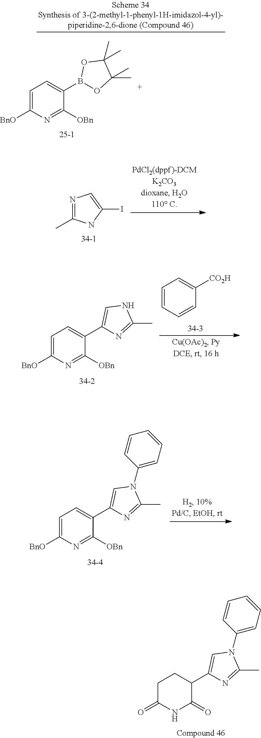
C1=C([BnO])N=C([OBn])C(B2OC(C)(C)C(C)(C)O2)=C1.N1=C(C)NC(I)=C1.C1=CC=CC([CO2H])=C1.C1=C([BnO])N=C([OBn])C(C2=CNC(C)=N2)=C1.C1=C([BnO])N=C([OBn])C(C2=CN(C3=CC=CC=C3)C(C)=N2)=C1.C1C(=O)NC(=O)C(C2=CN(C3=CC=CC=C3)C(C)=N2)C1
